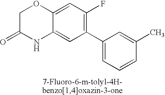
C12=CC(F)=C(C3=CC=CC(C)=C3)C=C1NC(=O)CO2
